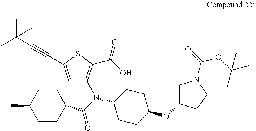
C1C(OC2CCC(N(C(C3CCC(C)CC3)=O)C3=C(C(O)=O)SC(C#CC(C)(C)C)=C3)CC2)CCN1C(=O)OC(C)(C)C
